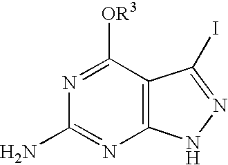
N1=C([OR3])C2=C(N=C1N)NN=C2I
